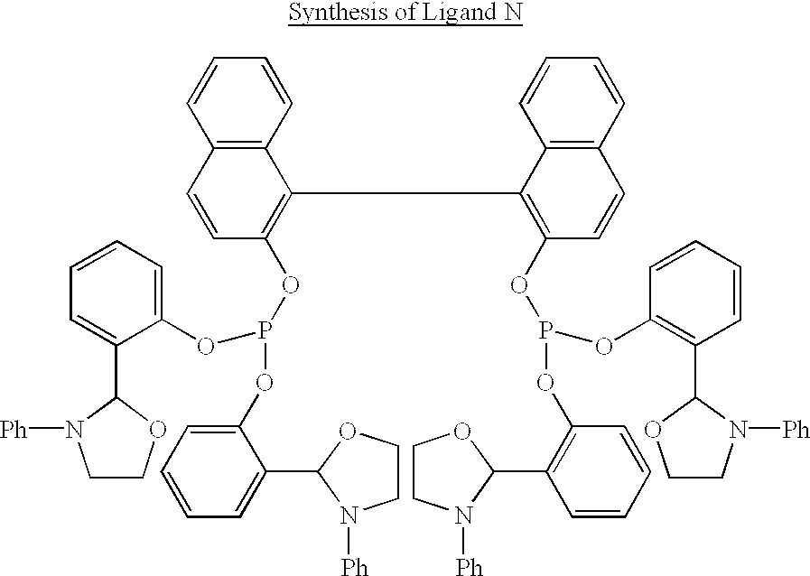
C1(OP(OC2=CC=CC=C2C2OCCN2[Ph])OC2=CC=CC=C2C2OCCN2[Ph])=C(C2=C(OP(OC3=C(C4N([Ph])CCO4)C=CC=C3)OC3=C(C4OCCN4[Ph])C=CC=C3)C=CC3=C2C=CC=C3)C2=C(C=C1)C=CC=C2
